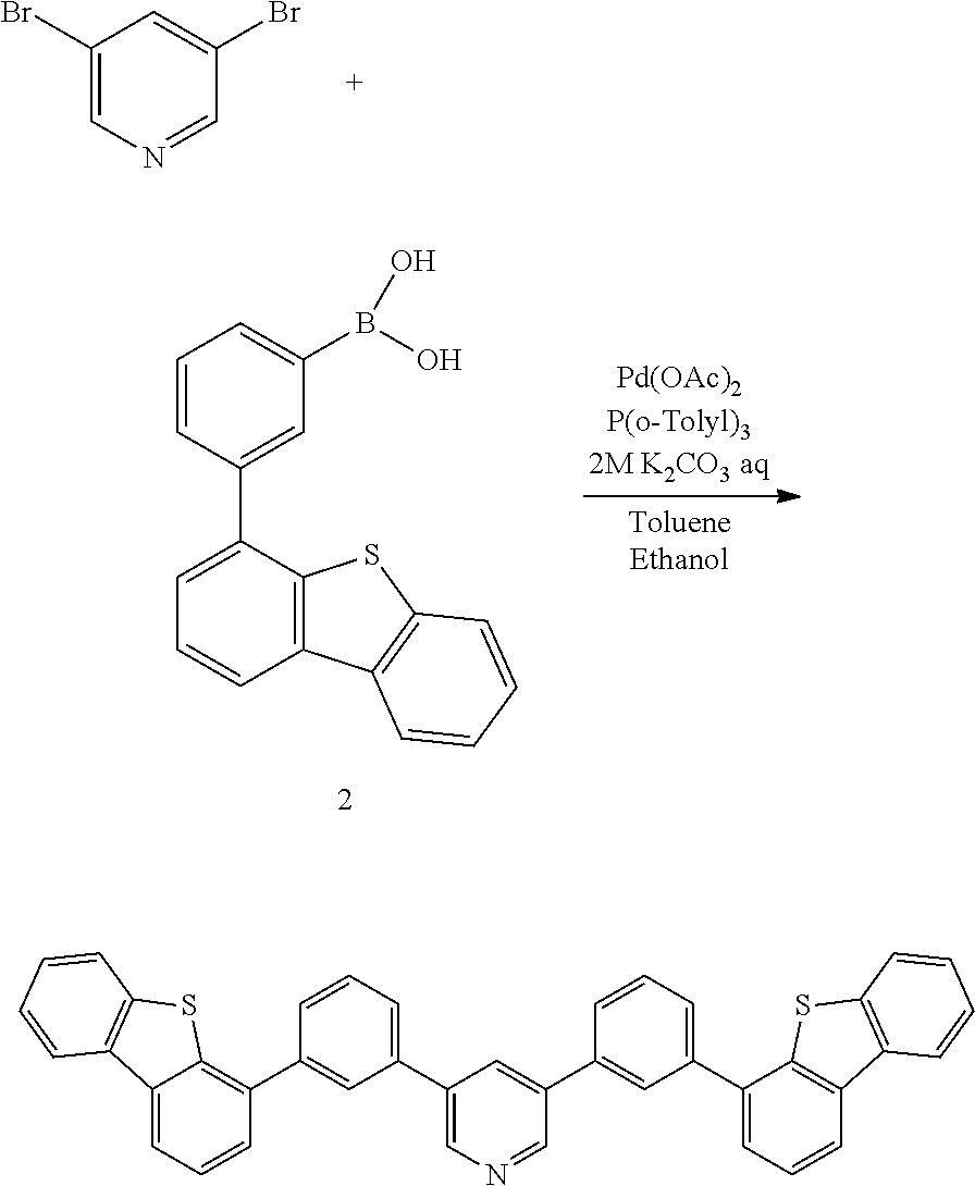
C1(Br)=CN=CC(Br)=C1.C12=C(C(C3=CC(B(O)O)=CC=C3)=CC=C1)SC1=C2C=CC=C1.C12=CC=CC(C3=CC(C4=CN=CC(C5=CC(C6=CC=CC7=C6SC6=C7C=CC=C6)=CC=C5)=C4)=CC=C3)=C1SC1=C2C=CC=C1
